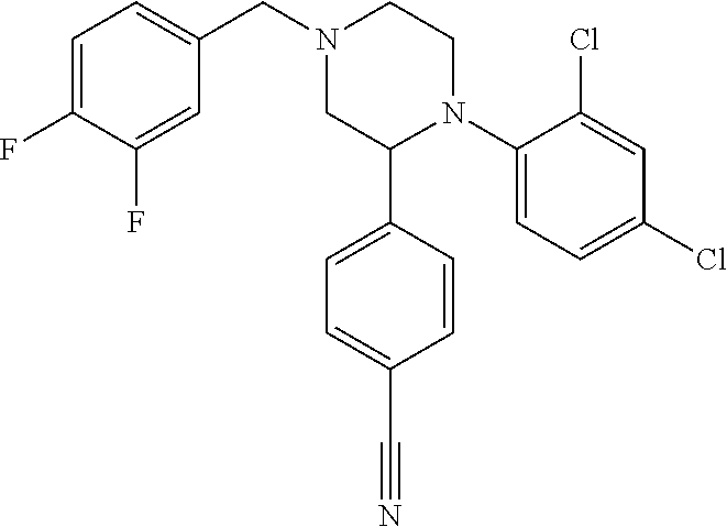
C1(N2CCN(CC3=CC=C(F)C(F)=C3)CC2C2=CC=C(C#N)C=C2)=CC=C(Cl)C=C1Cl
